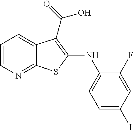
C1=CN=C2C(=C1)C(C(O)=O)=C(NC1=CC=C(I)C=C1F)S2
